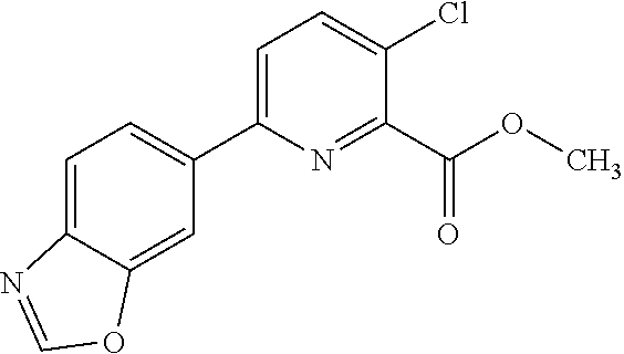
N1=COC2=CC(C3=CC=C(Cl)C(C(OC)=O)=N3)=CC=C12
